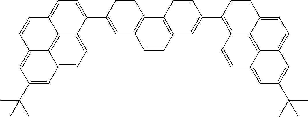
C1=C(C2=CC=C3C4=C5C(=CC=C24)C=C(C(C)(C)C)C=C5C=C3)C=CC2=C1C=CC1=C2C=CC(C2=C3C4=C5C(=CC(C(C)(C)C)=CC5=CC=C4C=C2)C=C3)=C1
